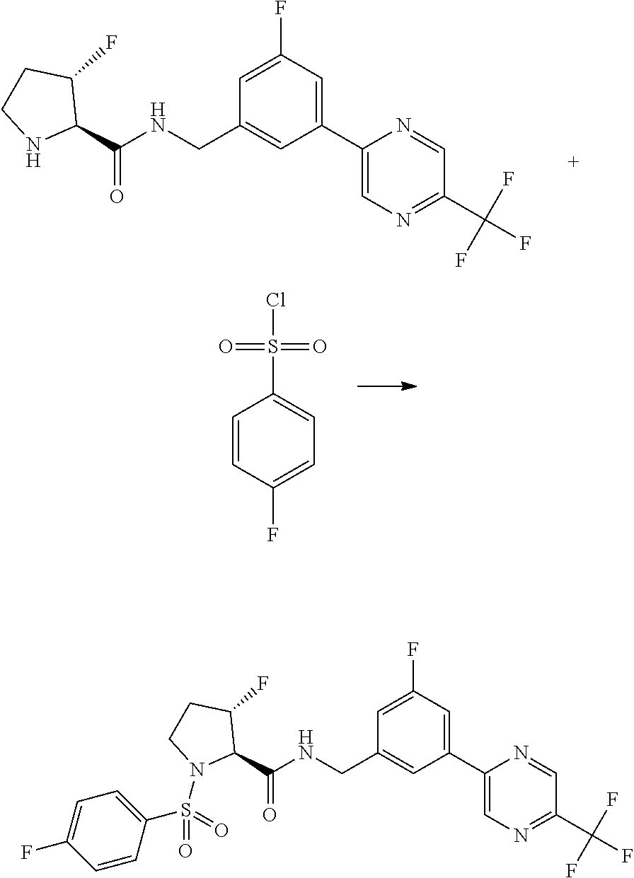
C1(C(NCC2=CC(C3=CN=C(C(F)(F)F)C=N3)=CC(F)=C2)=O)C(F)CCN1.C1=CC(F)=CC=C1S(Cl)(=O)=O.C1(C(NCC2=CC(C3=CN=C(C(F)(F)F)C=N3)=CC(F)=C2)=O)C(F)CCN1S(C1=CC=C(F)C=C1)(=O)=O
